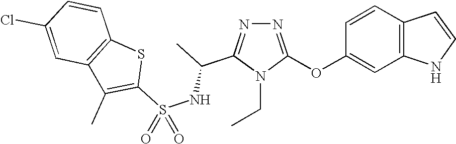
N1=C(OC2=CC3=C(C=C2)C=CN3)N(CC)C(C(NS(C2=C(C)C3=C(S2)C=CC(Cl)=C3)(=O)=O)C)=N1
